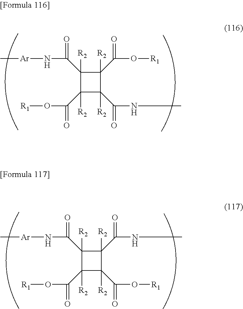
C[Ar]NC(C1([R2])C(C(O[R1])=O)([R2])C(C(NC)=O)([R2])C1([R2])C(O[R1])=O)=O.C[Ar]NC(C1([R2])C(C(O[R1])=O)([R2])C(C(O[R1])=O)([R2])C1([R2])C(NC)=O)=O
